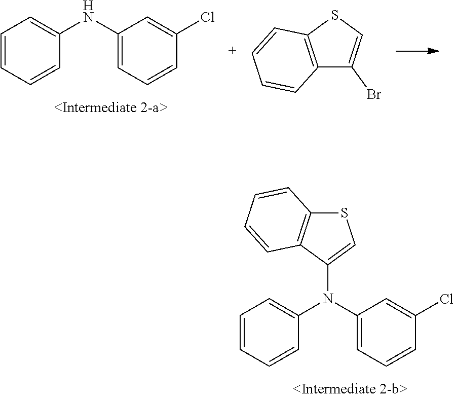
C1=CC=CC(N(C2=CC=CC(Cl)=C2)C2=CSC3=C2C=CC=C3)=C1.C1=CC=CC(NC2=CC=CC(Cl)=C2)=C1.C12=C(SC=C1Br)C=CC=C2
